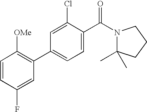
C1=CC(F)=CC(C2=CC=C(C(N3C(C)(C)CCC3)=O)C(Cl)=C2)=C1[OMe]
